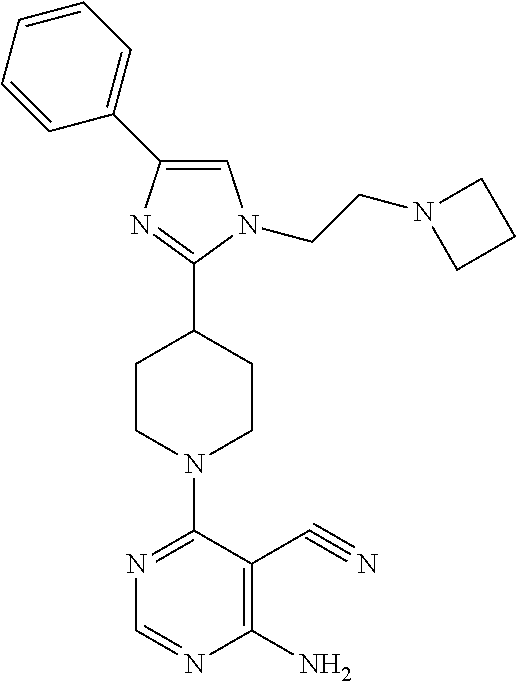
N1=C(N2CCC(C3=NC(C4=CC=CC=C4)=CN3CCN3CCC3)CC2)C(C#N)=C(N)N=C1
